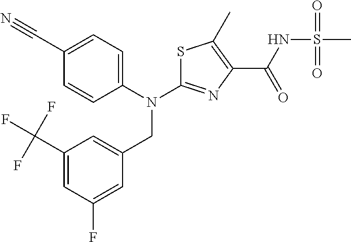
S1C(N(C2=CC=C(C#N)C=C2)CC2=CC(C(F)(F)F)=CC(F)=C2)=NC(C(NS(=O)(=O)C)=O)=C1C
